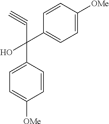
C1=CC(C(C2=CC=C([OMe])C=C2)(O)C#C)=CC=C1[OMe]
